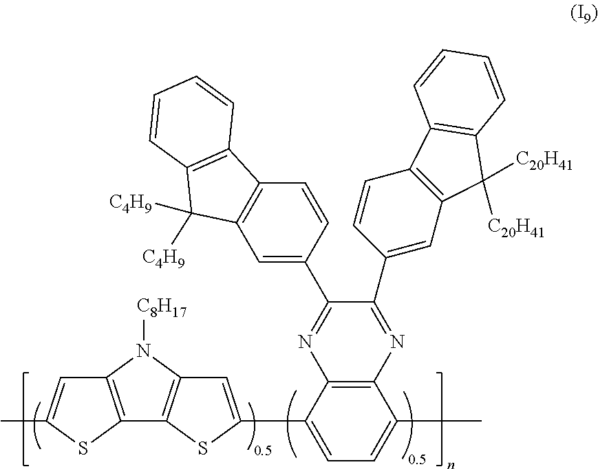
C1=CC(C2=NC3=C(N=C2C2=CC4=C(C=C2)C2=C(C4([C20H41])[C20H41])C=CC=C2)C(C)=CC=C3C2=CC3=C(C4=C(N3[C8H17])C=C(C)S4)S2)=CC2=C1C1=C(C2([C4H9])[C4H9])C=CC=C1
